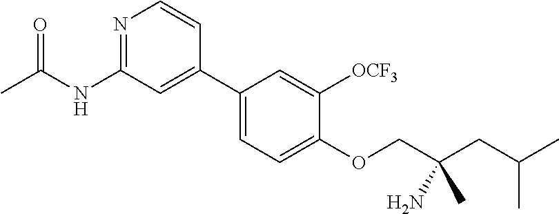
CC(NC1=NC=CC(C2=CC=C(OCC(CC(C)C)(N)C)C([OCF3])=C2)=C1)=O
